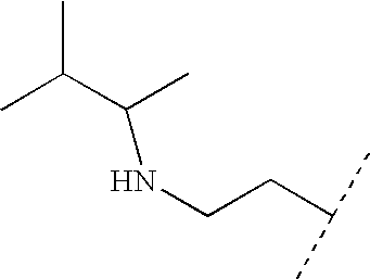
CC(C(C)NCCC(C)C)C
